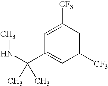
C1([CF3])=CC([CF3])=CC(C(NC)(C)C)=C1
